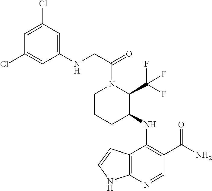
C1=C(Cl)C=C(NCC(=O)N2C(C(F)(F)F)C(NC3=C(C(N)=O)C=NC4=C3C=CN4)CCC2)C=C1Cl
